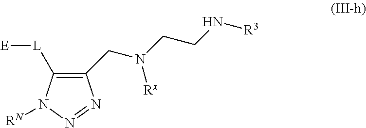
[E][L]C1=C(CN(CCN[R3])[Rx])N=NN1[RN]
